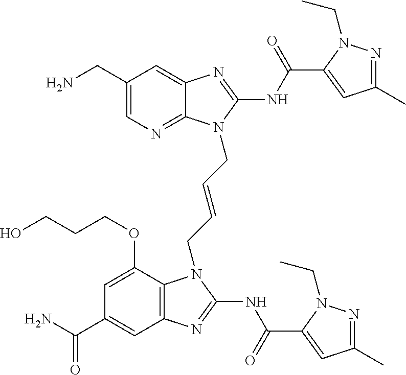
C1(CN)=CN=C2C(=C1)N=C(NC(=O)C1=CC(C)=NN1CC)N2CC=CCN1C2=C(C=C(C(N)=O)C=C2OCCCO)N=C1NC(=O)C1=CC(C)=NN1CC
